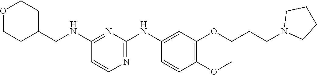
C1(NCC2CCOCC2)=NC(NC2=CC(OCCCN3CCCC3)=C(OC)C=C2)=NC=C1
